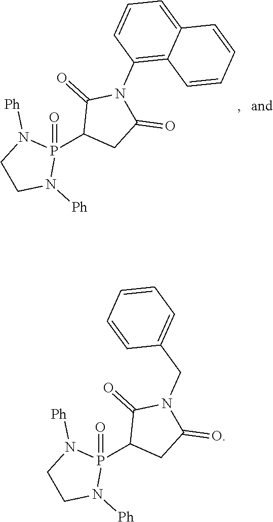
C1(P2(=O)N([Ph])CCN2[Ph])CC(=O)N(C2=C3C(=CC=C2)C=CC=C3)C1=O.C1(P2(=O)N([Ph])CCN2[Ph])CC(=O)N(CC2=CC=CC=C2)C1=O
